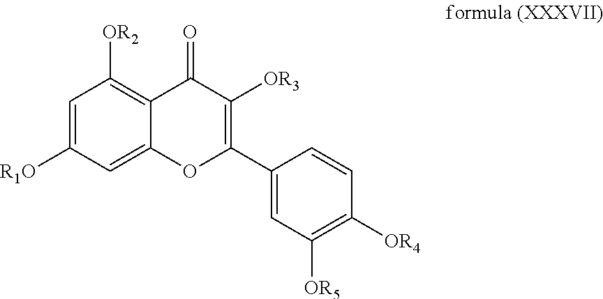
C1=C([R1O])C=C2C(=C1[OR2])C(=O)C([OR3])=C(C1=CC([OR5])=C([OR4])C=C1)O2
